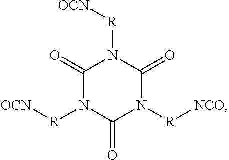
C1(=O)N([R][OCN])C(=O)N([R][NCO])C(=O)N1[R][OCN]
